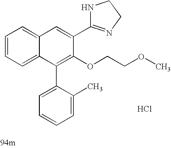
C1=C(C2=NCCN2)C(OCCOC)=C(C2=CC=CC=C2C)C2=CC=CC=C12.Cl
